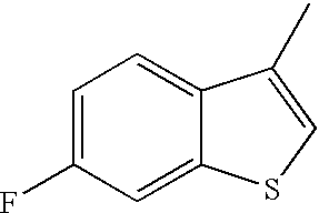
C1=C(F)C=C2C(=C1)C(C)=CS2
